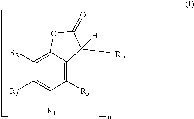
C1([R5])=C2C(=C([R2])C([R3])=C1[R4])OC(=O)C2([H])[R1]
